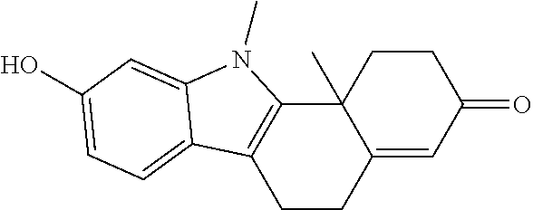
C1CC2=CC(=O)CCC2(C)C2=C1C1=CC=C(O)C=C1N2C
